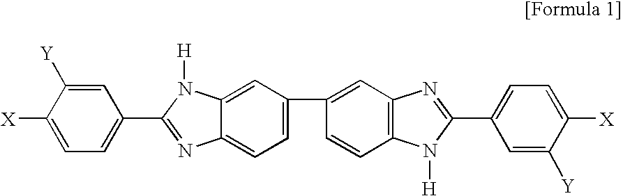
C1=C([Y])C([X])=CC=C1C1=NC2=CC=C(C3=CC4=C(C=C3)N([H])C(C3=CC=C([X])C([Y])=C3)=N4)C=C2N1[H]
